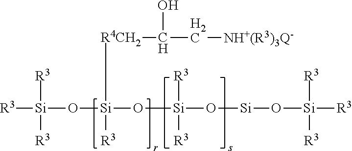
[R3][Si](O[Si]([R4CH2]C(O)C[NH+(R3)3Q-])(O[Si](O[Si]O[Si]([R3])([R3])[R3])([R3])[R3])[R3])([R3])[R3]
